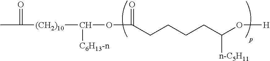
O([H])C(CCCCC(OC([C6H13-n])[(CH2)10]C(=O)C)=O)[n-C5H11]
